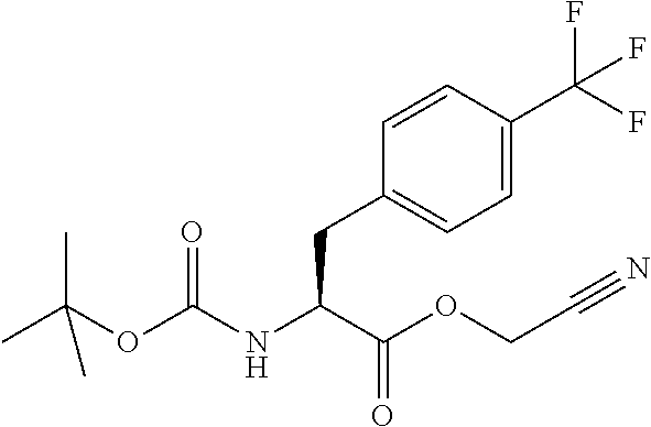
CC(OC(NC(C(OCC#N)=O)CC1=CC=C(C(F)(F)F)C=C1)=O)(C)C
